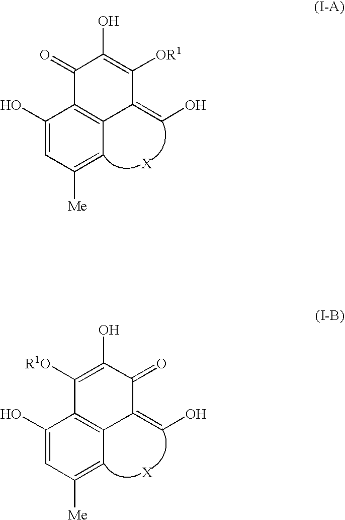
C1(O)=CC([Me])=CC2=C1C(=O)C(O)=C([OR1])C2=CO.C1(O)=CC([Me])=CC2=C1C([R1O])=C(O)C(=O)C2=CO
